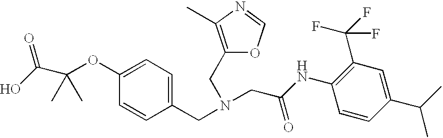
C1(CN(CC(NC2=C(C(F)(F)F)C=C(C(C)C)C=C2)=O)CC2=C(C)N=CO2)=CC=C(OC(C(O)=O)(C)C)C=C1
